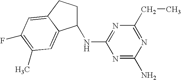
N1=C(N)N=C(CC)N=C1NC1CCC2=CC(F)=C(C)C=C12
